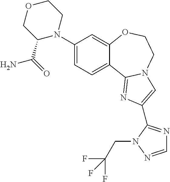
C1(N2CCOCC2C(=O)N)=CC=C2C(=C1)OCCN1C2=NC(C2=NC=NN2CC(F)(F)F)=C1
